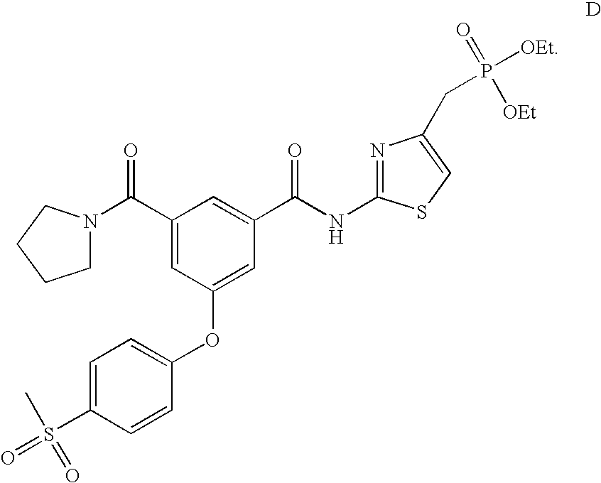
O=S(C1=CC=C(OC2=CC(C(NC3=NC(CP([OEt])(=O)[OEt])=CS3)=O)=CC(C(=O)N3CCCC3)=C2)C=C1)(C)=O
